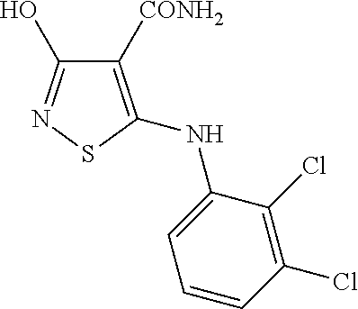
C1([CONH2])=C(NC2=CC=CC(Cl)=C2Cl)SN=C1O
